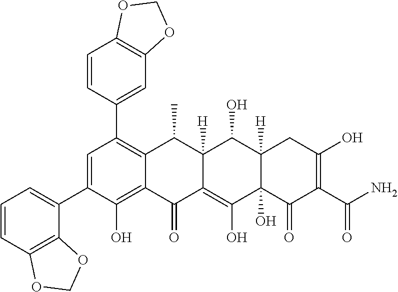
C1=C(C2=CC=CC3=C2OCO3)C(O)=C2C(=C1C1=CC3=C(C=C1)OCO3)C(C)C1([H])C(=C(O)C3(O)C([H])(C1O)CC(O)=C(C(N)=O)C3=O)C2=O
